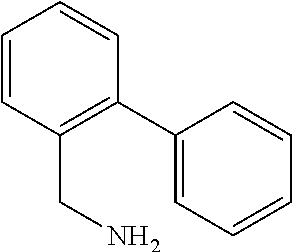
C1=CC(CN)=C(C2=CC=CC=C2)C=C1
